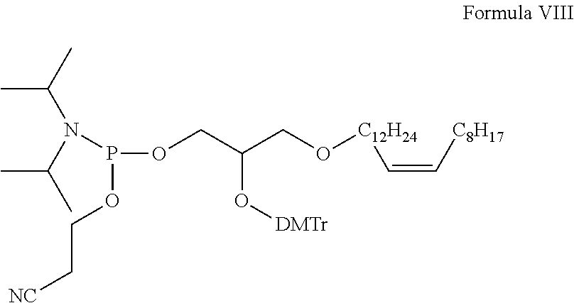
N(P(OCC[NC])OCC(CO[C12H24]C=C[C8H17])O[DMTr])(C(C)C)C(C)C
